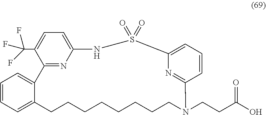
C1=C2C(=CC=C1)C1=NC(=CC=C1C(F)(F)F)NS(=O)(=O)C1=CC=CC(=N1)N(CCC(O)=O)CCCCCCCC2
